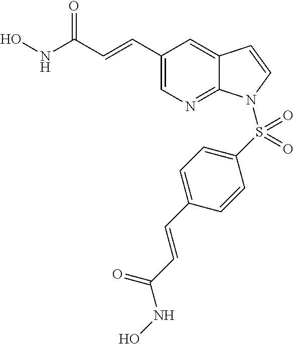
ONC(C=CC1=CN=C2C(=C1)C=CN2S(C1=CC=C(C=CC(NO)=O)C=C1)(=O)=O)=O
